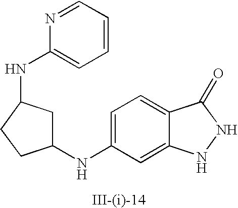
C1=C(NC2CC(NC3=CC=CC=N3)CC2)C=C2C(=C1)C(=O)NN2
